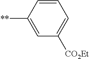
C1=CC([**])=CC([CO2Et])=C1
